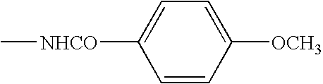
C1=C([NHCO]C)C=CC([OCH3])=C1
